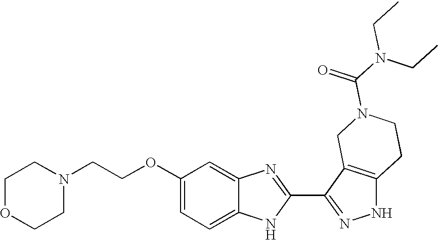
C1(OCCN2CCOCC2)=CC=C2C(=C1)N=C(C1=NNC3=C1CN(C(N(CC)CC)=O)CC3)N2
